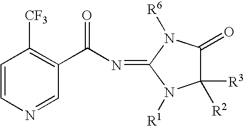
C1=CN=CC(C(N=C2N([R6])C(=O)C([R2])([R3])N2[R1])=O)=C1[CF3]
